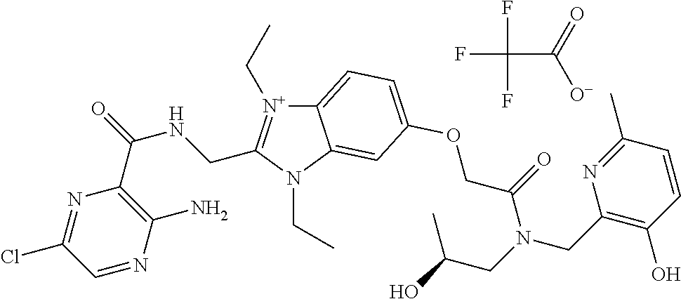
[N+]1(CC)=C(CNC(=O)C2=C(N)N=CC(Cl)=N2)N(CC)C2=CC(OCC(N(CC(O)C)CC3=C(O)C=CC(C)=N3)=O)=CC=C12.FC(F)(F)C(=O)[O-]
